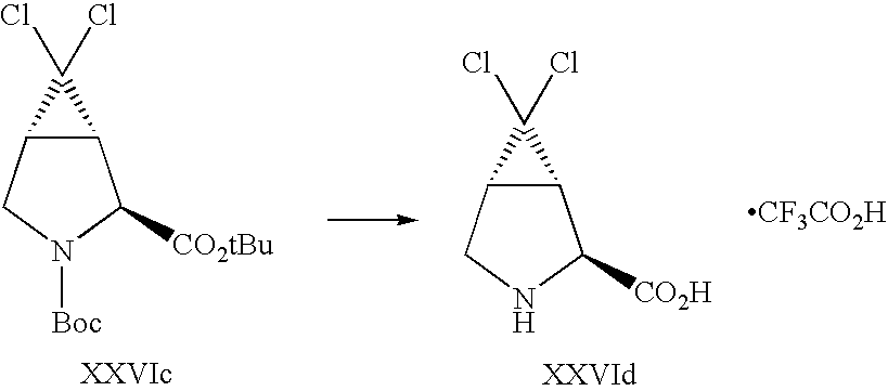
C12C(CNC1[CO2H])C2(Cl)Cl.C12C(CN([Boc])C1[CO2tBu])C2(Cl)Cl.[CF3CO2H]
